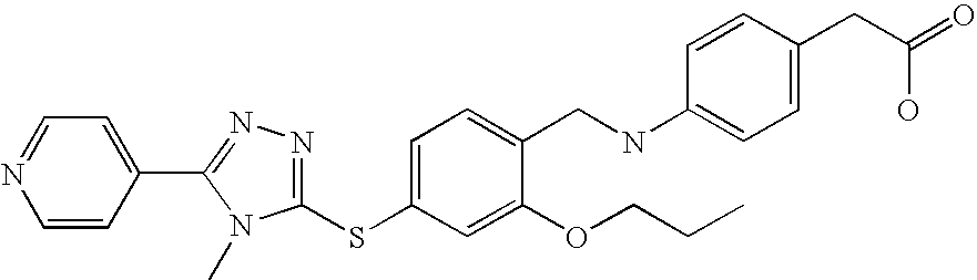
C1=CC(C2=NN=C(SC3=CC=C(CNC4=CC=C(CC(O)=O)C=C4)C(OCCC)=C3)N2C)=CC=N1
